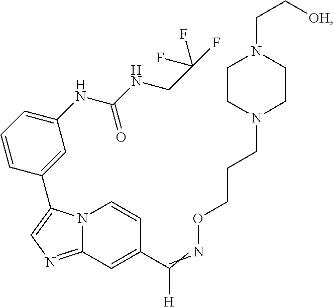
N12C(=NC=C1C1=CC(NC(NCC(F)(F)F)=O)=CC=C1)C=C(C(=NOCCCN1CCN(CC[OH])CC1)[H])C=C2
